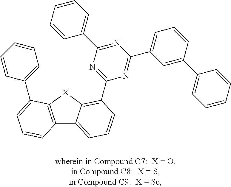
C12=C([X]C3=C(C4=NC(C5=CC=CC=C5)=NC(C5=CC=CC(C6=CC=CC=C6)=C5)=N4)C=CC=C13)C(C1=CC=CC=C1)=CC=C2
